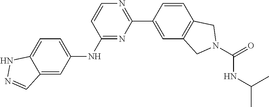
C1=CC(C2=NC=CC(NC3=CC=C4C(=C3)C=NN4)=N2)=CC2=C1CN(C(=O)NC(C)C)C2
